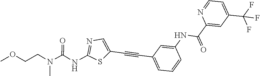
N1=C(NC(N(CCOC)C)=O)SC(C#CC2=CC=CC(NC(C3=CC(C(F)(F)F)=CC=N3)=O)=C2)=C1
